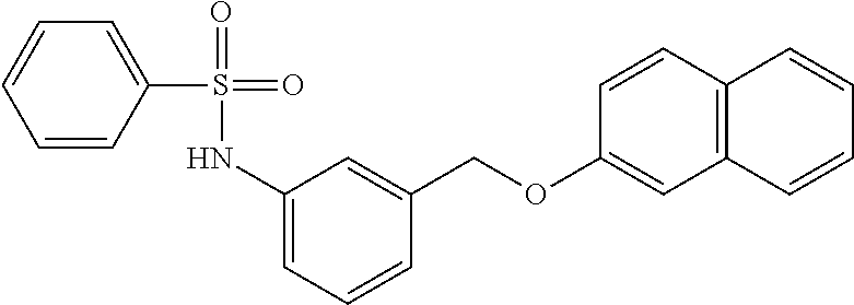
C1(NS(=O)(=O)C2=CC=CC=C2)=CC=CC(COC2=CC3=C(C=C2)C=CC=C3)=C1
